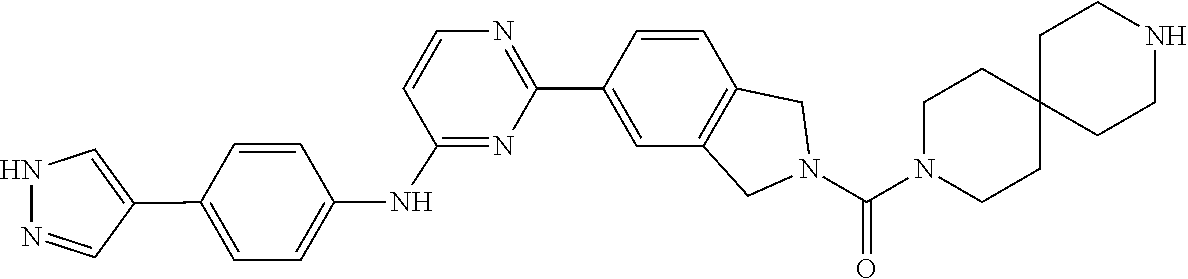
N1(C(N2CC3=C(C2)C=C(C2=NC=CC(NC4=CC=C(C5=CNN=C5)C=C4)=N2)C=C3)=O)CCC2(CC1)CCNCC2
